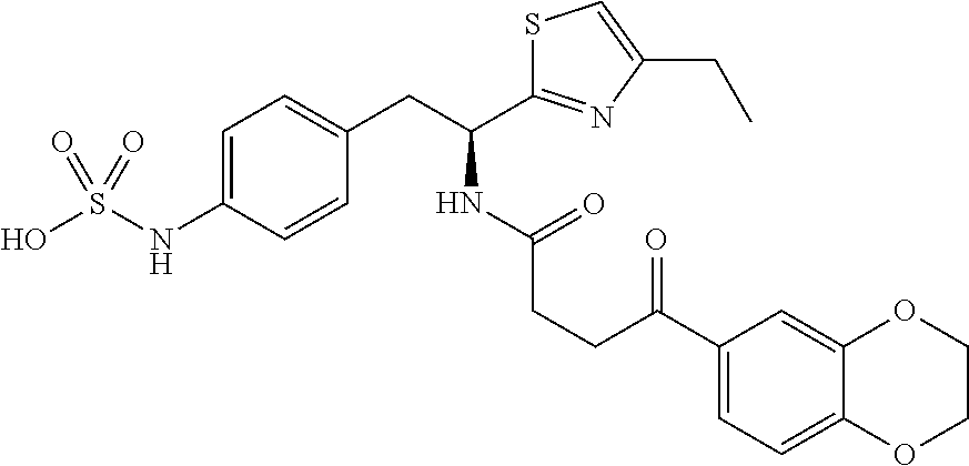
C1=C(NS(O)(=O)=O)C=CC(CC(C2=NC(CC)=CS2)NC(CCC(C2=CC=C3C(=C2)OCCO3)=O)=O)=C1
